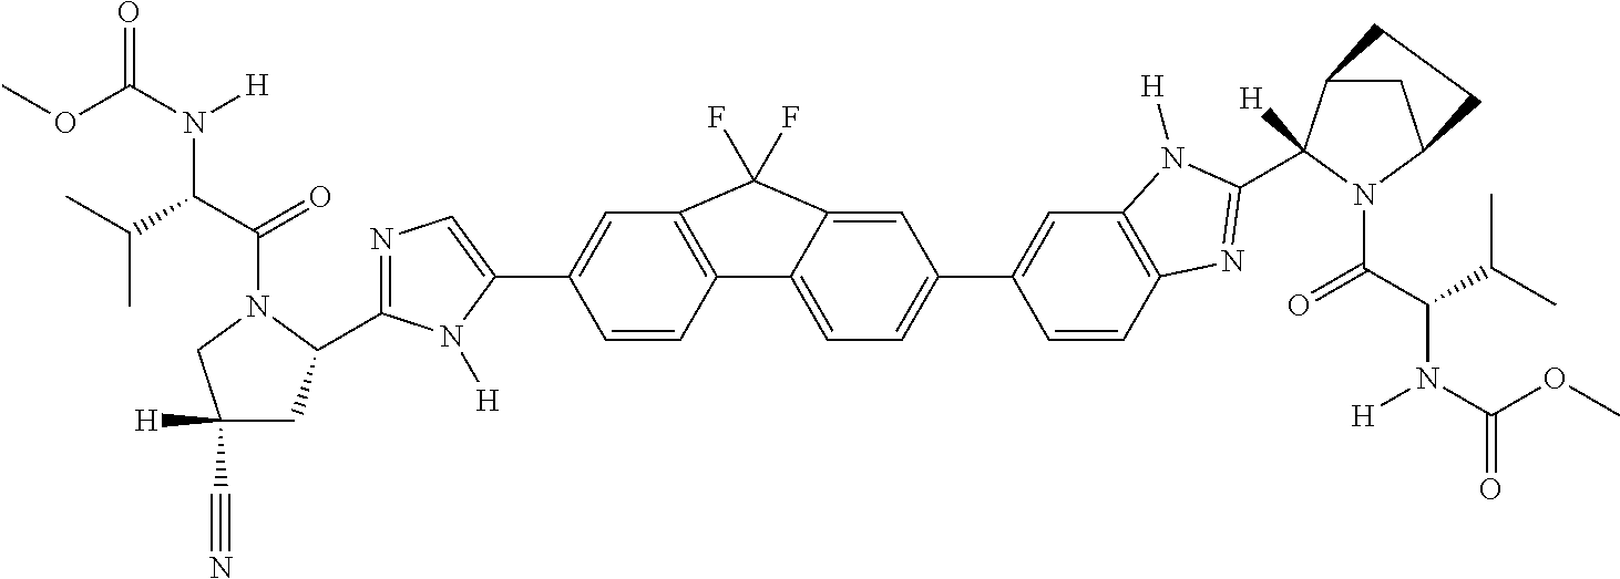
COC(=O)N(C(C(C)C)C(=O)N1C(C2=NC=C(C3=CC4=C(C=C3)C3=CC=C(C5=CC6=C(C=C5)N=C(C5([H])C7CC(N5C(=O)C(N([H])C(=O)OC)C(C)C)CC7)N6[H])C=C3C4(F)F)N2[H])CC([H])(C#N)C1)[H]
